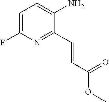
C1=C(F)N=C(C=CC(OC)=O)C(N)=C1
